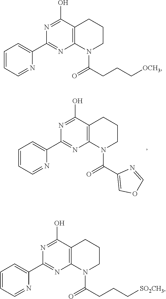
C1=CC=NC(C2=NC3=C(C(O)=N2)CCCN3C(C2=COC=N2)=O)=C1.C1=CC=NC(C2=NC3=C(C(O)=N2)CCCN3C(CCC[OCH3])=O)=C1.C1=CC=NC(C2=NC3=C(C(O)=N2)CCCN3C(CCC[SO2CH3])=O)=C1
